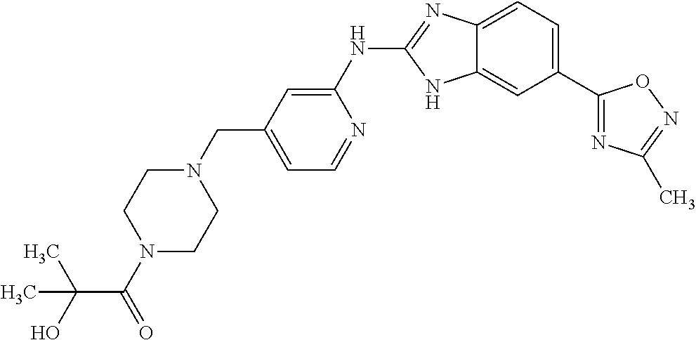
C12=CC=C(C3=NC(C)=NO3)C=C1NC(NC1=CC(CN3CCN(C(=O)C(O)(C)C)CC3)=CC=N1)=N2
